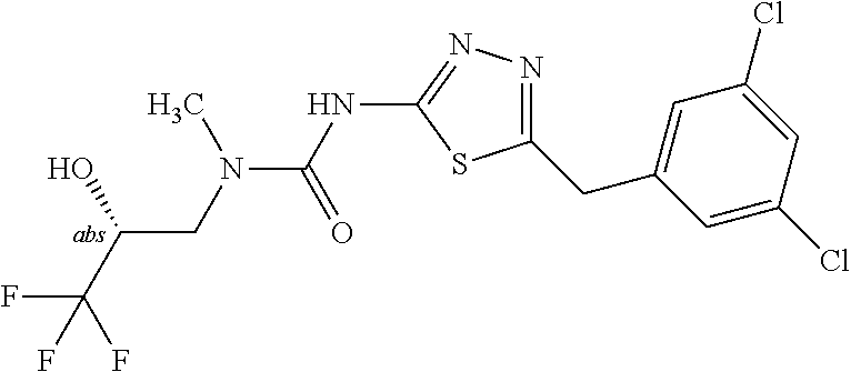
N(C(NC1=NN=C(CC2=CC(Cl)=CC(Cl)=C2)S1)=O)(C)CC(O)C(F)(F)F
